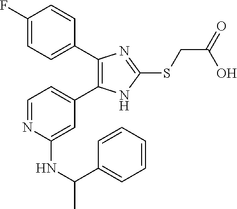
C1=C(C2=C(C3=CC=C(F)C=C3)N=C(SCC(=O)O)N2)C=C(NC(C)C2=CC=CC=C2)N=C1
